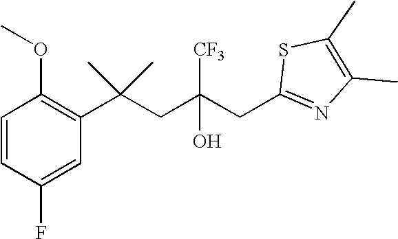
C1(F)=CC(C(CC(CC2=NC(C)=C(C)S2)(O)[CF3])(C)C)=C(OC)C=C1
